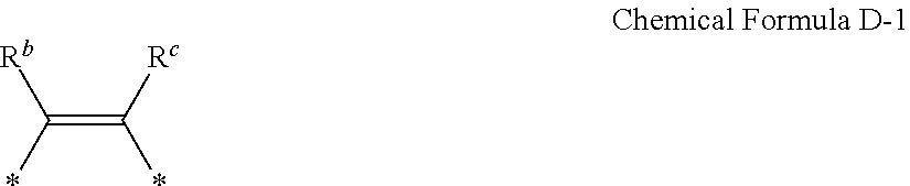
C(=C([Rc])*)([Rb])*
